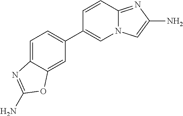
C1=CC2=NC(N)=CN2C=C1C1=CC=C2C(=C1)OC(N)=N2
